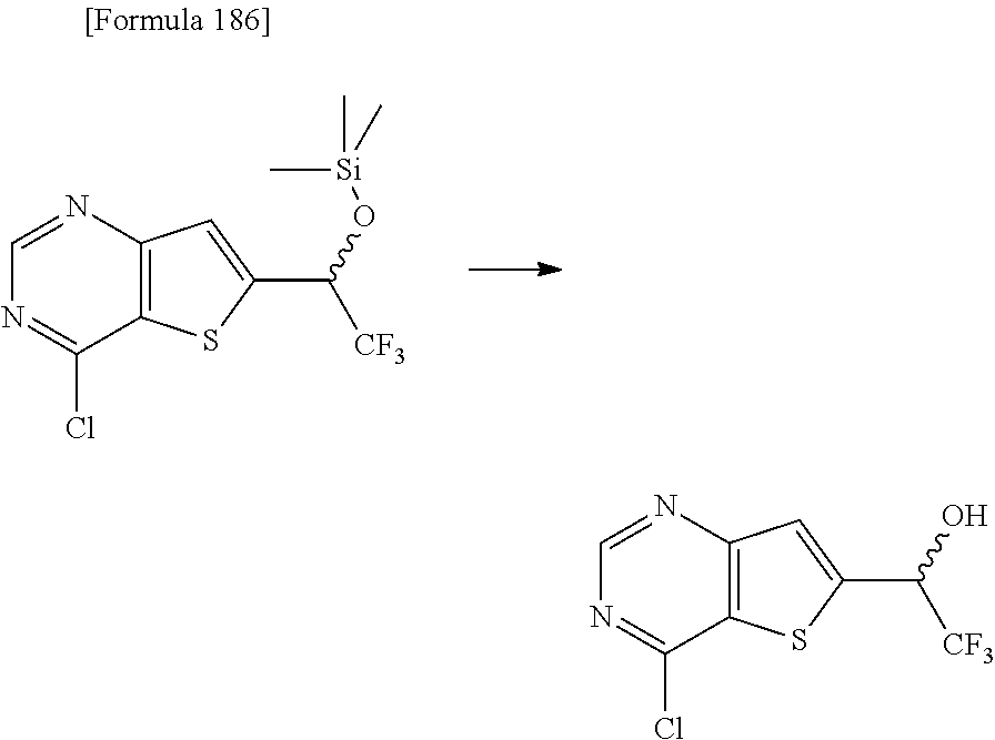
C12=C(N=CN=C1Cl)C=C(C(O[Si](C)(C)C)[CF3])S2.C12=C(N=CN=C1Cl)C=C(C(O)[CF3])S2
